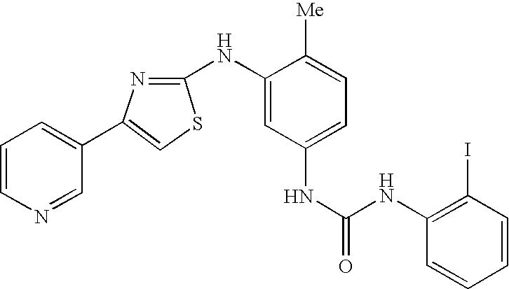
C1=CC=C(C2=CSC(NC3=CC(NC(=O)NC4=C(I)C=CC=C4)=CC=C3[Me])=N2)C=N1
